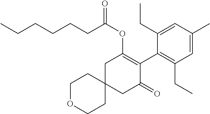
C1OCCC2(C1)CC(=O)C(C1=C(CC)C=C(C)C=C1CC)=C(OC(=O)CCCCCC)C2
